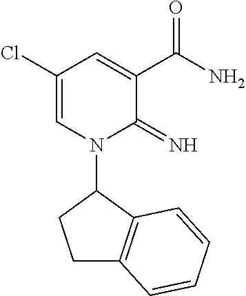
C1(Cl)=CN(C2CCC3=C2C=CC=C3)C(=N)C(C(N)=O)=C1
